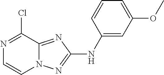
N1=C(Cl)C2=NC(NC3=CC(OC)=CC=C3)=NN2C=C1
